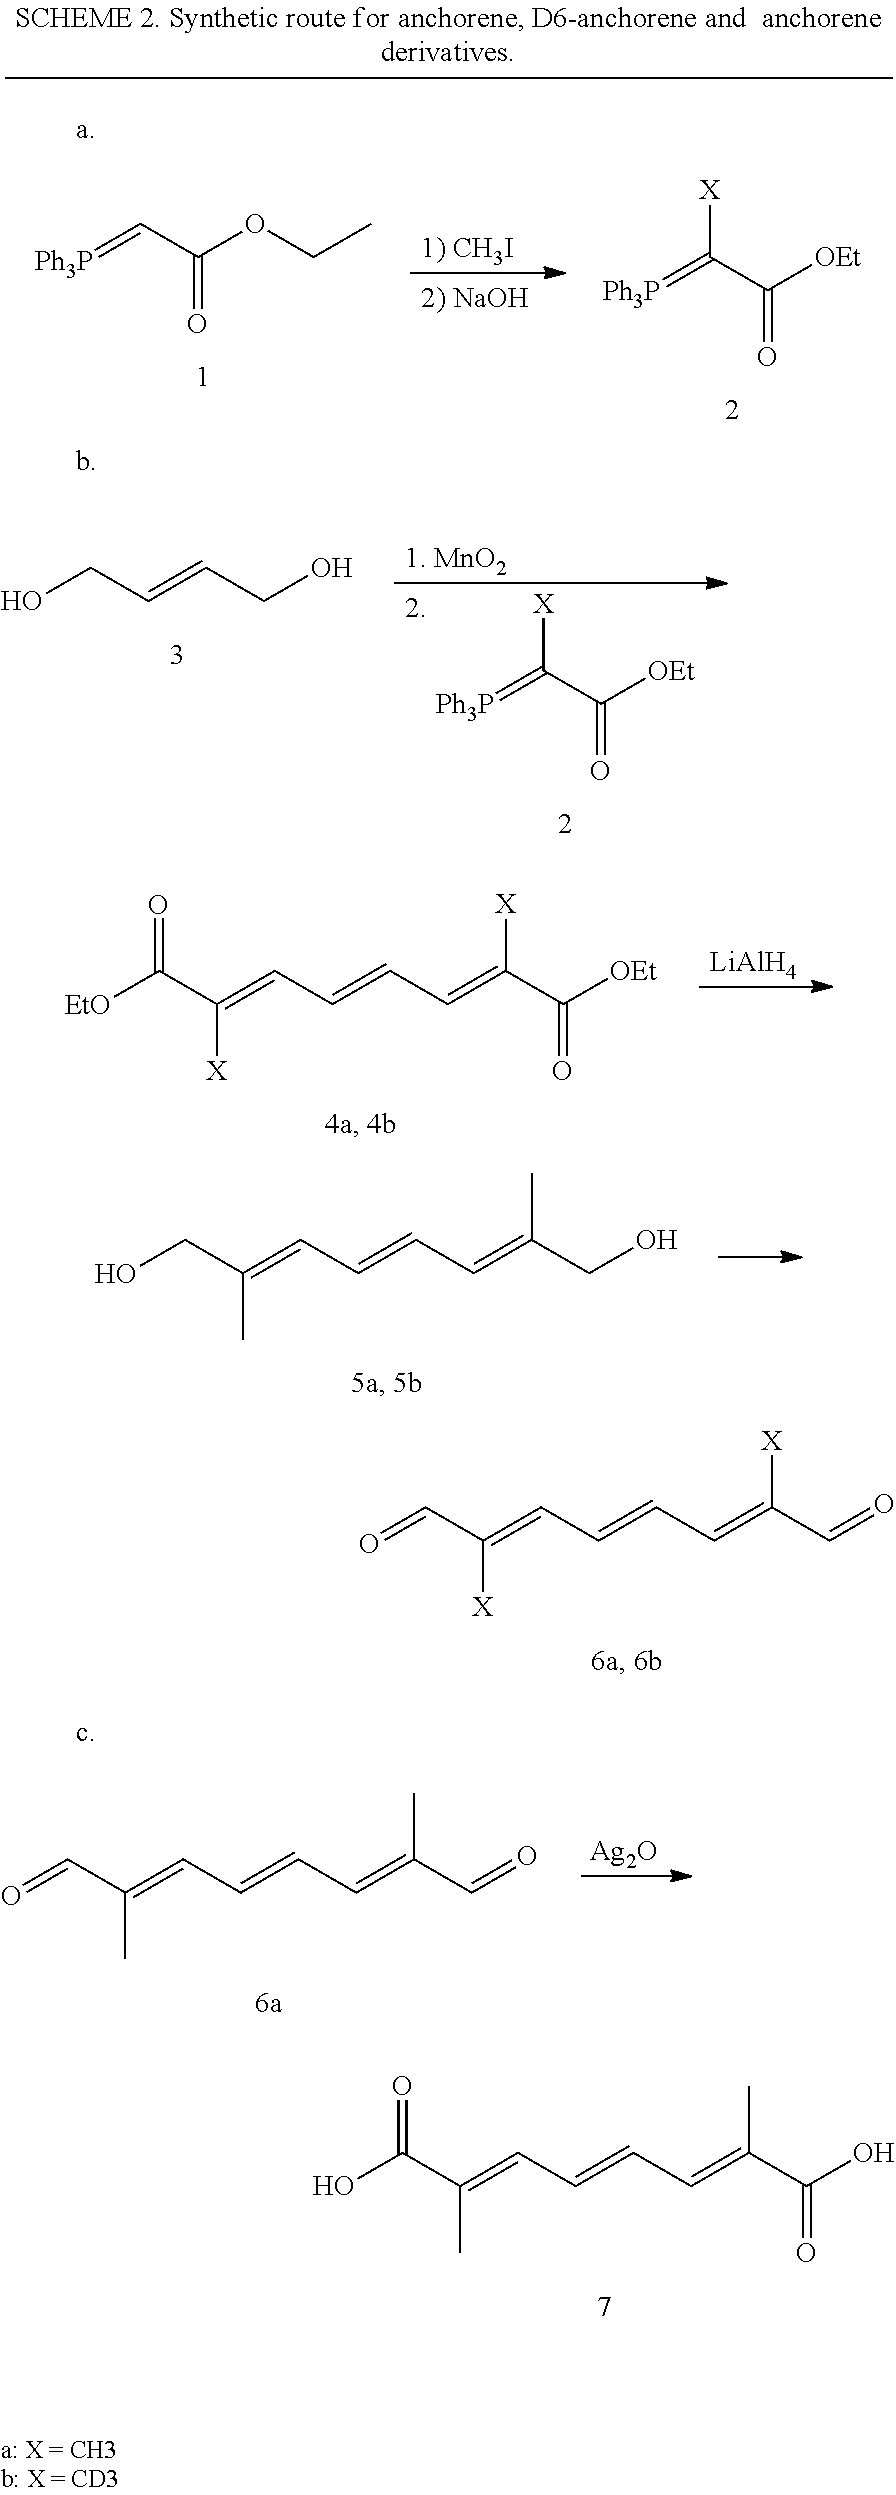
[Ph3P]=CC(OCC)=O.[Ph3P]=C(C([OEt])=O)[X].C(=C(C=O)[X])C=CC=C(C=O)[X].C(=C(C(O)=O)C)C=CC=C(C(O)=O)C.OCC=CCO.[Ph3P]=C(C([OEt])=O)[X].C(=C(C([OEt])=O)[X])C=CC=C(C([EtO])=O)[X].[LiAlH4].C(=C(CO)C)C=CC=C(CO)C.C(=C(C=O)C)C=CC=C(C=O)C.[Ag2O]
